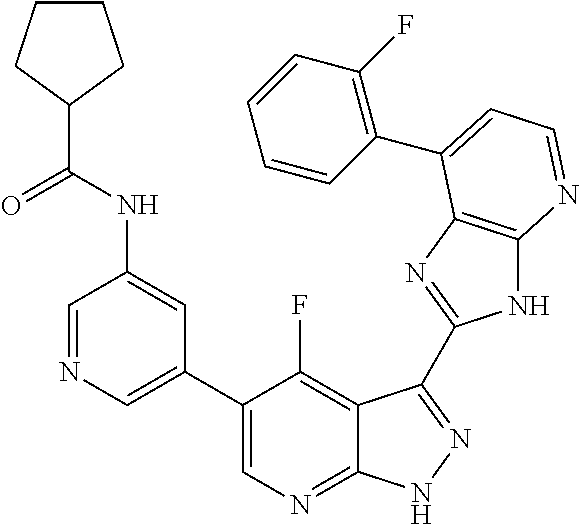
C1=NC=C(C2=CN=C3C(=C2F)C(C2=NC4=C(N2)N=CC=C4C2=C(F)C=CC=C2)=NN3)C=C1NC(C1CCCC1)=O
